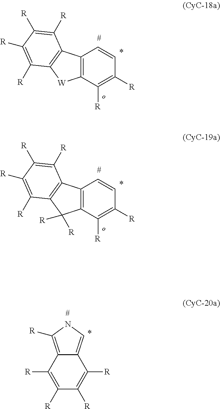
C12=C(C([R])=C([R])C=C1)[W]C1=C2C([R])=C([R])C([R])=C1[R].C12=C(C([R])=C([R])C=C1)C([R])([R])C1=C2C([R])=C([R])C([R])=C1[R].C1([R])=C([R])C([R])=C([R])C2=CNC([R])=C12
